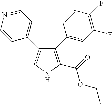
C1(C2=CC(F)=C(F)C=C2)=C(C(=O)OCC)NC=C1C1=CC=NC=C1
